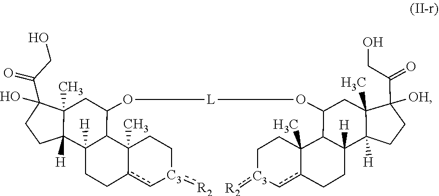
[C3]1(:[R2])-cc2C(C)(CC1)C1C(O[L]OC3CC4(C)C([H])(C5([H])CCc6c-[C3](:[R2])CCC6(C)C53)CCC4(O)C(=O)CO)CC3(C)C(C(CO)=O)([OH])CCC3([H])C1([H])CC2
